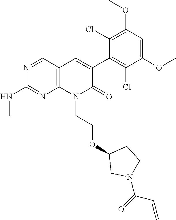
C1(NC)=NC2=C(C=N1)C=C(C1=C(Cl)C(OC)=CC(OC)=C1Cl)C(=O)N2CCOC1CN(C(C=C)=O)CC1
